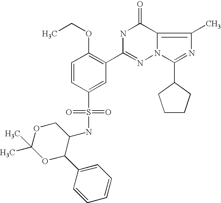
C1(NS(C2=CC(C3=NN4C(=C(C)N=C4C4CCCC4)C(=O)N3)=C(OCC)C=C2)(=O)=O)C(C2=CC=CC=C2)OC(C)(C)OC1
